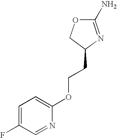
C1(N)=NC(CCOC2=CC=C(F)C=N2)CO1
